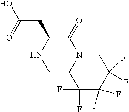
C1N(C(C(CC(O)=O)NC)=O)CC(F)(F)C(F)(F)C1(F)F
